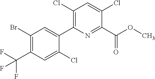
O(C)C(C1=NC(C2=CC(Br)=C(C(F)(F)F)C=C2Cl)=C(Cl)C=C1Cl)=O
